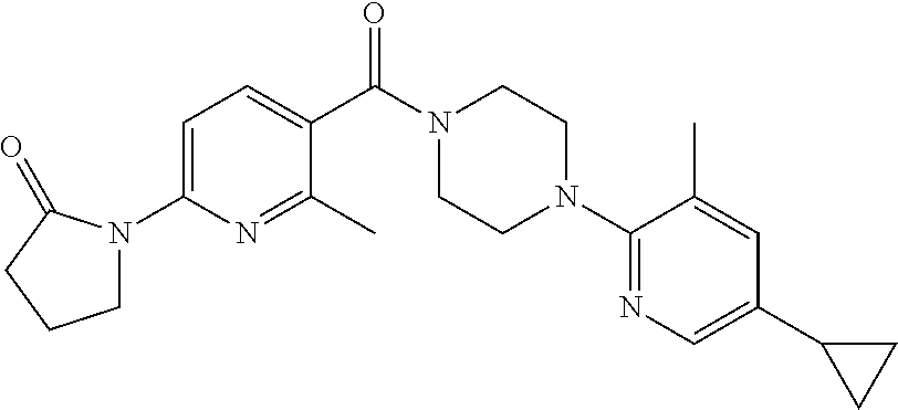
C1=C(N2CCCC2=O)N=C(C)C(C(N2CCN(C3=NC=C(C4CC4)C=C3C)CC2)=O)=C1
